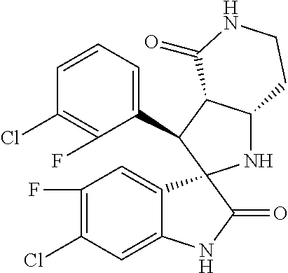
C1(C2C3C(NC24C2=CC(F)=C(Cl)C=C2NC4=O)CCNC3=O)=CC=CC(Cl)=C1F
